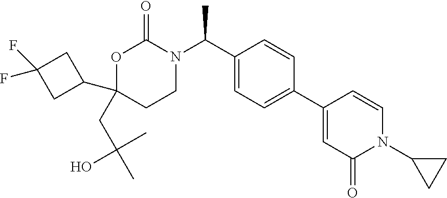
C1(C2CC(F)(F)C2)(CC(C)(C)O)CCN(C(C2=CC=C(C3=CC(=O)N(C4CC4)C=C3)C=C2)C)C(=O)O1
